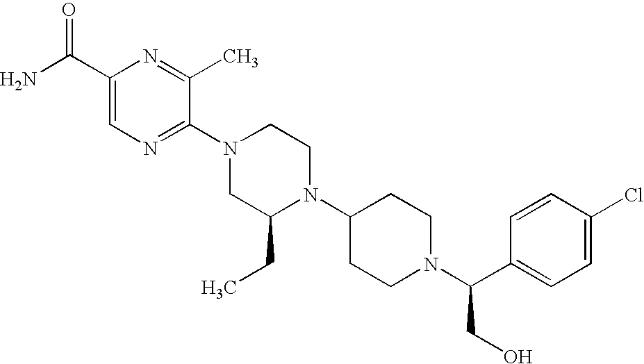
C1(C(N)=O)=CN=C(N2CC(CC)N(C3CCN(C(C4=CC=C(Cl)C=C4)CO)CC3)CC2)C(C)=N1
